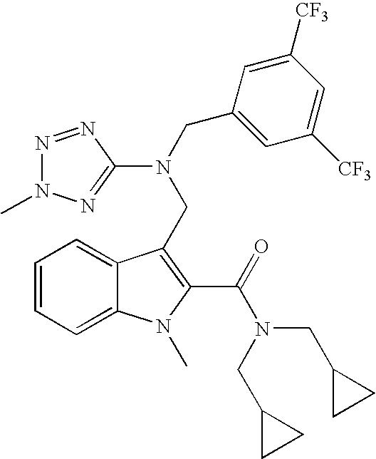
C1=CC=C2C(=C1)C(CN(C1=NN(C)N=N1)CC1=CC([CF3])=CC([CF3])=C1)=C(C(=O)N(CC1CC1)CC1CC1)N2C
